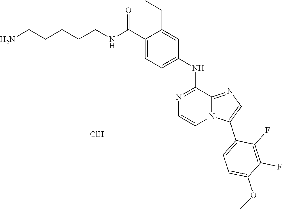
C1(C(NCCCCCN)=O)=CC=C(NC2=NC=CN3C2=NC=C3C2=CC=C(OC)C(F)=C2F)C=C1CC.Cl
